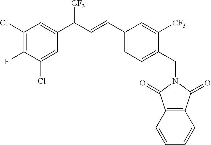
C1(Cl)=C(F)C(Cl)=CC(C(C=CC2=CC=C(CN3C(=O)C4=C(C=CC=C4)C3=O)C([CF3])=C2)[CF3])=C1
